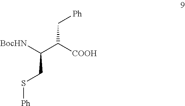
[BocHN]C(C([COOH])C[Ph])CS[Ph]
